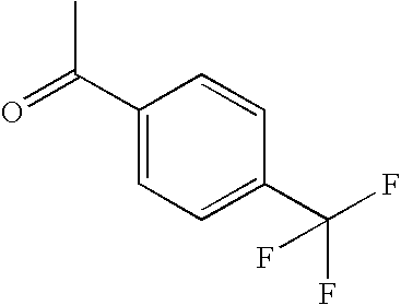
O=C(C1=CC=C(C(F)(F)F)C=C1)C
